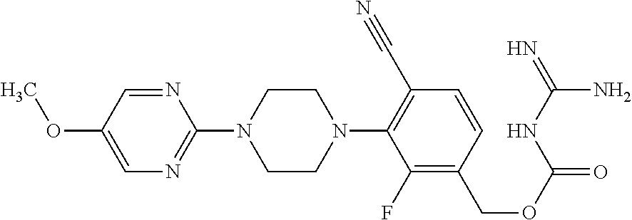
N1=CC(OC)=CN=C1N1CCN(C2=C(C#N)C=CC(COC(=O)NC(=N)N)=C2F)CC1
